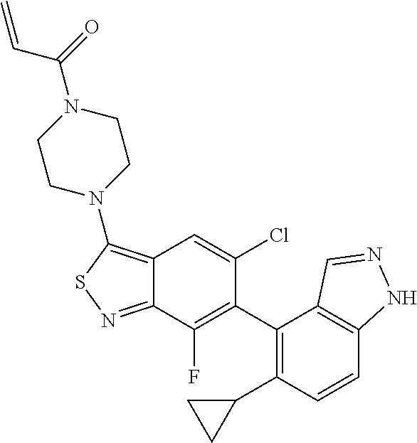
C1=CC(C2CC2)=C(C2=C(F)C3=NSC(N4CCN(C(=O)C=C)CC4)=C3C=C2Cl)C2=C1NN=C2
